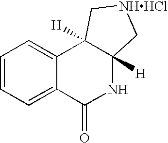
C1=CC=C2C(=C1)C1([H])C([H])(NC2=O)C[NHHCl]C1
